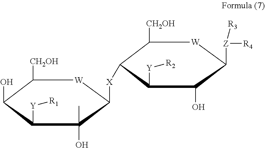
C1([CH2OH])C([X]C2[W]C([CH2OH])C(O)C([Y][R1])C2(O)C)C([Y][R2])C(O)C([Z]([R4])[R3])[W]1
